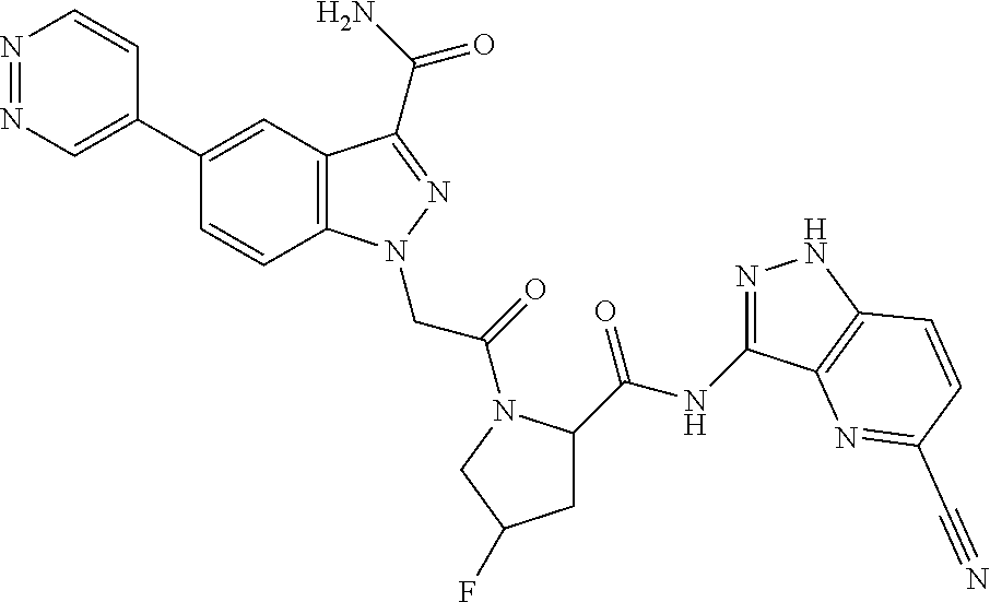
N1=NC=C(C2=CC3=C(C=C2)N(CC(=O)N2C(C(NC4=NNC5=C4N=C(C#N)C=C5)=O)CC(F)C2)N=C3C(N)=O)C=C1
